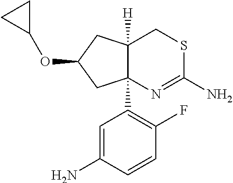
C12([H])C(C3=C(F)C=CC(N)=C3)(CC(OC3CC3)C1)N=C(N)SC2
